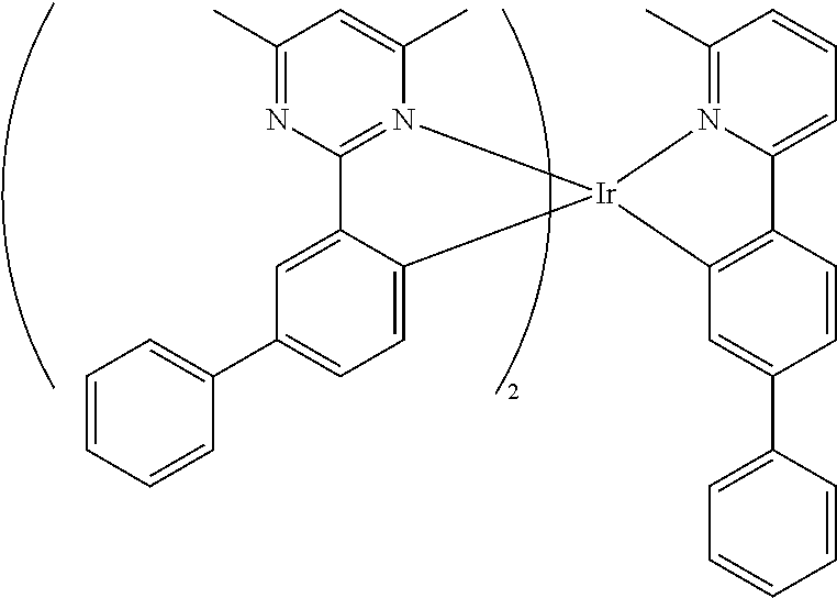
C12=N(C(C)=CC(C)=N1)[Ir]1(C3=CC=C(C4=CC=CC=C4)C=C23)C2=C(C3=CC=CC(C)=N31)C=CC(C1=CC=CC=C1)=C2
